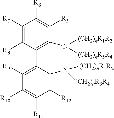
C1([R7])=C([R8])C(C2=C([R9])C([R10])=C([R11])C([R12])=C2N([(CH2)nR1R2])[(CH2)nR3R4])=C(N([(CH2)nR1R2])[(CH2)nR3R4])C([R5])=C1[R6]
